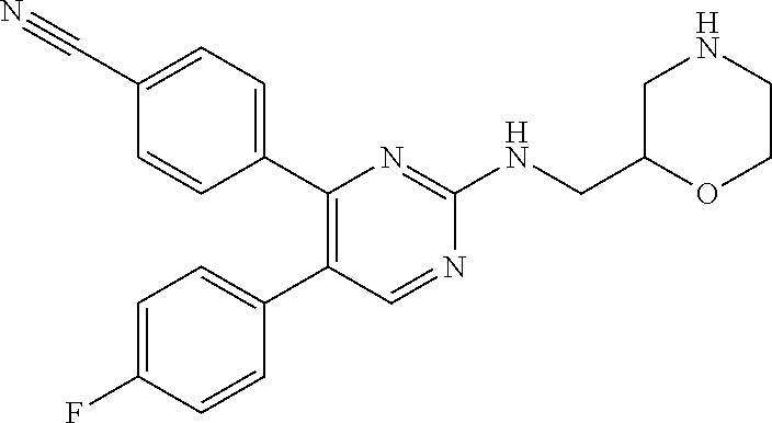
C1(C2=CC=C(C#N)C=C2)=C(C2=CC=C(F)C=C2)C=NC(NCC2OCCNC2)=N1
